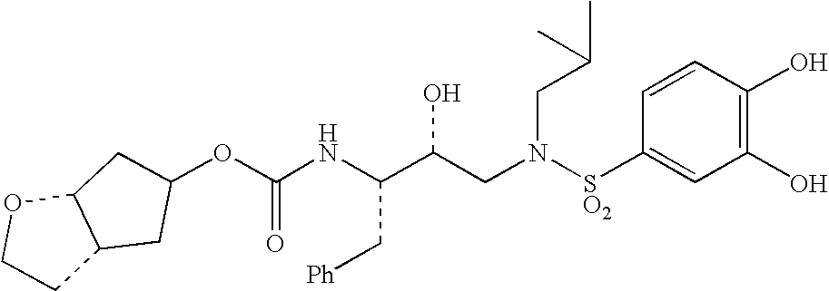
O(C(NC(C(CN([SO2]C1=CC(O)=C(O)C=C1)CC(C)C)O)C[Ph])=O)C1CC2C(OCC2)C1
